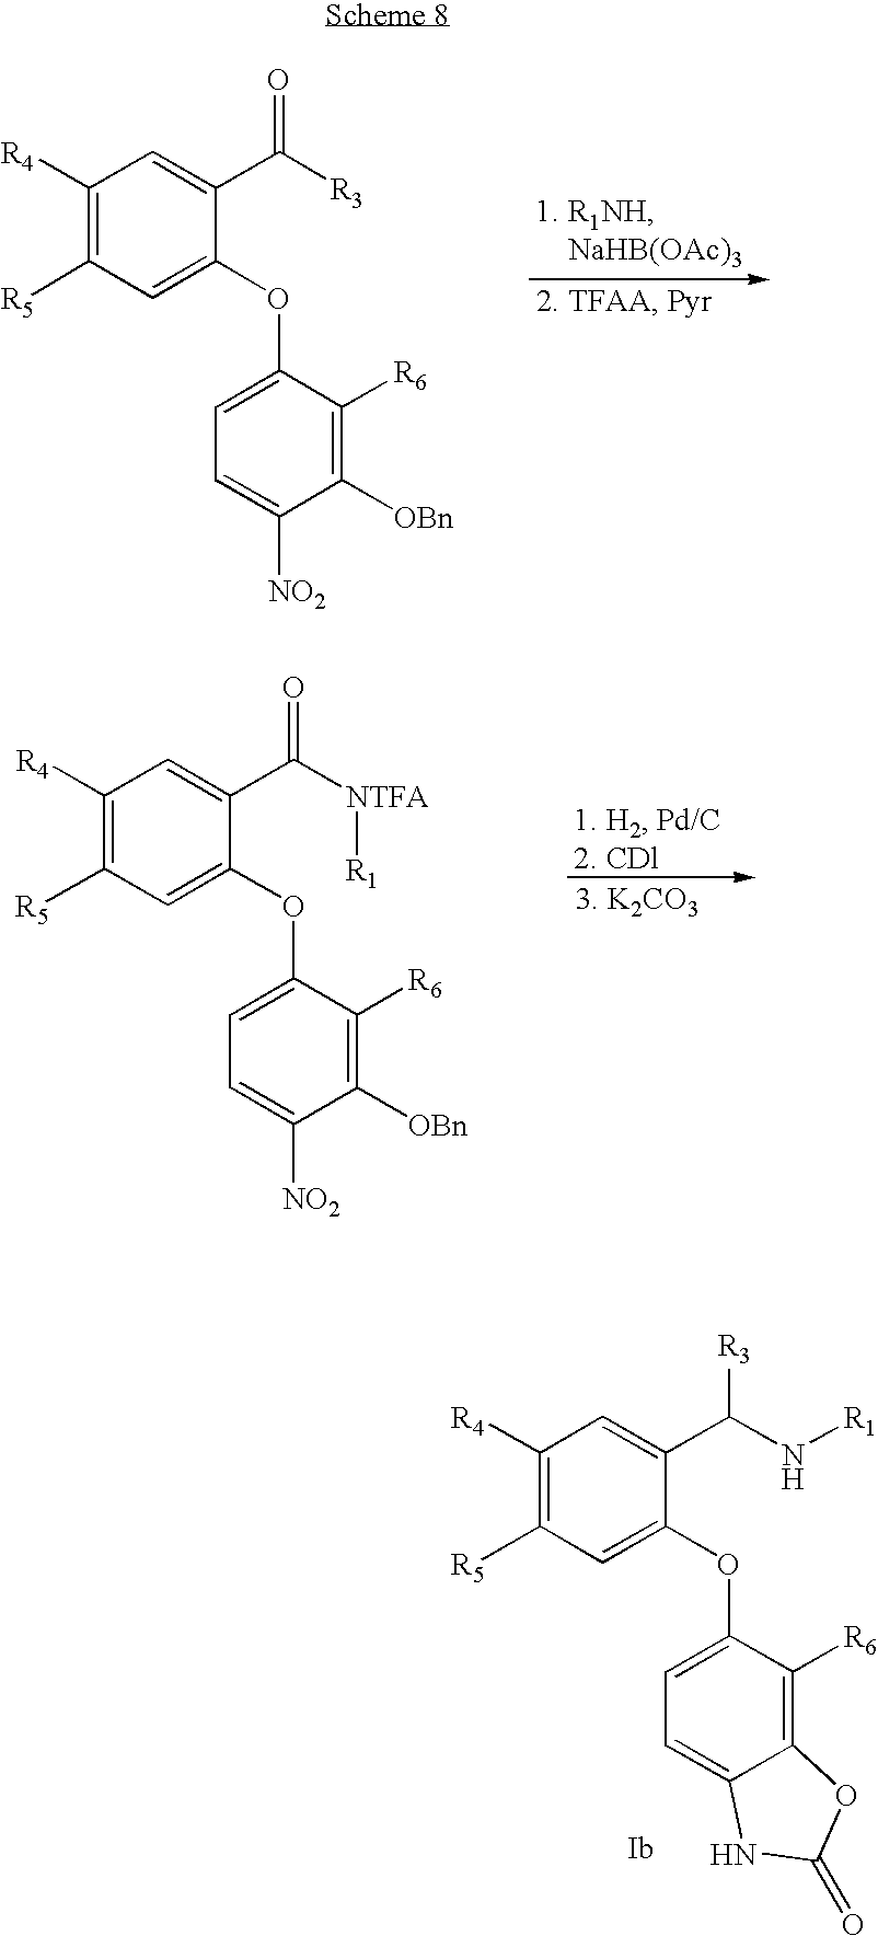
C1([R4])=C([R5])C=C(OC2=CC=C([NO2])C([OBn])=C2[R6])C(C([R3])=O)=C1.C1([R4])=C([R5])C=C(OC2=CC=C([NO2])C([OBn])=C2[R6])C(C([NTFA][R1])=O)=C1.C1([R4])=C([R5])C=C(OC2=CC=C3C(=C2[R6])OC(=O)N3)C(C(N[R1])[R3])=C1
